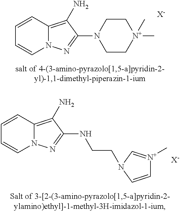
C1=CC=CN2C1=C(N)C(NCCN1C=[N+](C)C=C1)=N2.[X-].C1=CC=CN2C1=C(N)C(N1CC[N+](C)(C)CC1)=N2.[X-]
